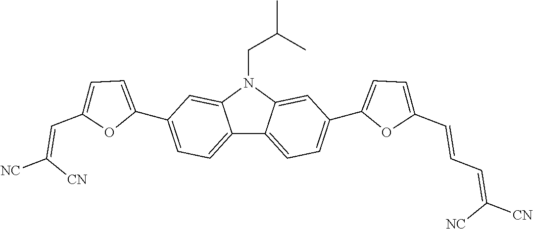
C12=CC=C(C3=CC=C(C=C([NC])[CN])O3)C=C1N(CC(C)C)C1=CC(C3=CC=C(C=CC=C([CN])[NC])O3)=CC=C21
